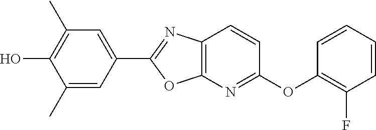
C1=C(C2=NC3=C(O2)N=C(OC2=C(F)C=CC=C2)C=C3)C=C(C)C(O)=C1C
